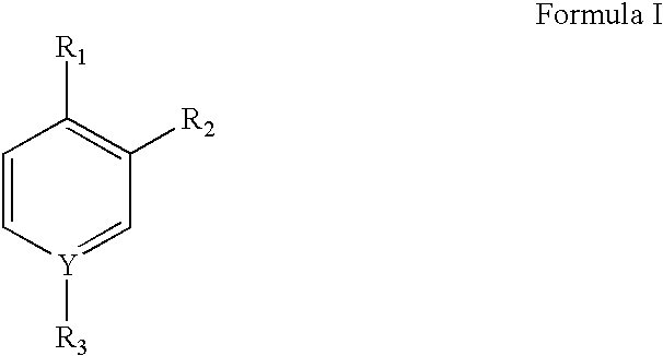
C1=C[Y]([R3])=CC([R2])=C1[R1]
